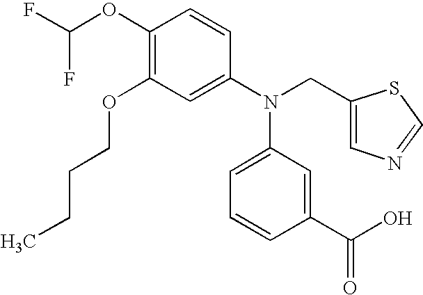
C1(OC(F)F)=C(OCCCC)C=C(N(CC2=CN=CS2)C2=CC=CC(C(O)=O)=C2)C=C1
